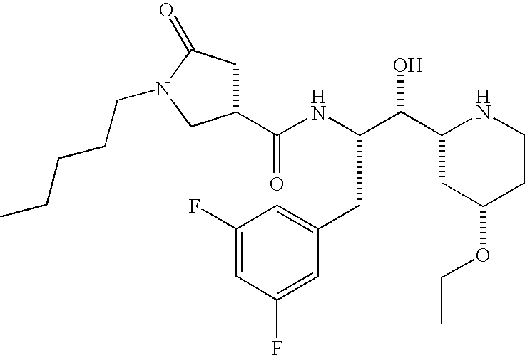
C1(C(NC(C(C2CC(OCC)CCN2)O)CC2=CC(F)=CC(F)=C2)=O)CC(=O)N(CCCCC)C1
